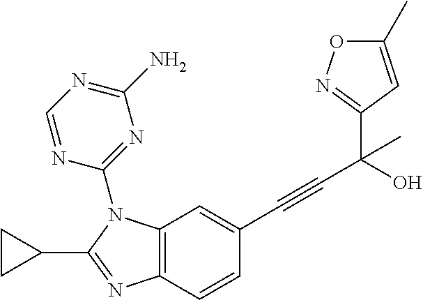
C12=C(C=C(C#CC(C3=NOC(C)=C3)(C)O)C=C1)N(C1=NC(N)=NC=N1)C(C1CC1)=N2
